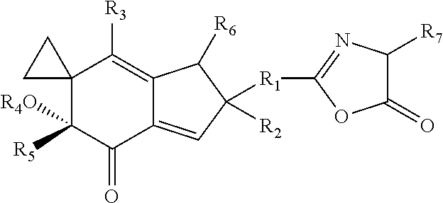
C12(C([R4O])([R5])C(=O)C3=CC([R2])([R1]C4=NC([R7])C(=O)O4)C([R6])C3=C1[R3])CC2
